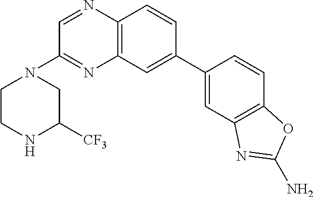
C12=C(C=CC(C3=CC4=C(C=C3)OC(N)=N4)=C1)N=CC(N1CCNC([CF3])C1)=N2
